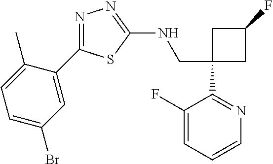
C1(CNC2=NN=C(C3=CC(Br)=CC=C3C)S2)(C2=NC=CC=C2F)CC(F)C1
